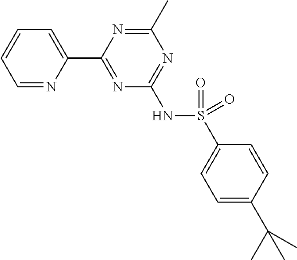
C1=NC(C2=NC(NS(=O)(C3=CC=C(C(C)(C)C)C=C3)=O)=NC(C)=N2)=CC=C1
